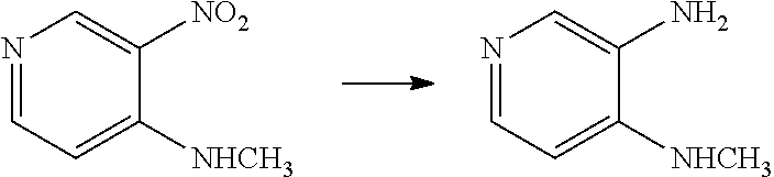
N1=CC=C([NHCH3])C(N)=C1.N1=CC=C([NHCH3])C([NO2])=C1
